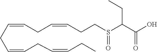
C(=CCC=CCC=CCC)CC=CCCS(C(CC)C(O)=O)=O
